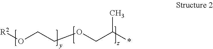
[R2]OCCOCC(*)C
